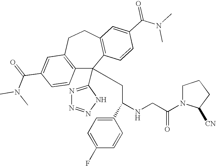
C1(C(=O)N(C)C)=CC2=C(C=C1)C(C1=NN=NN1)(CC(NCC(N1C([CN])CCC1)=O)C1=CC=C(F)C=C1)C1=C(CC2)C=C(C(N(C)C)=O)C=C1
